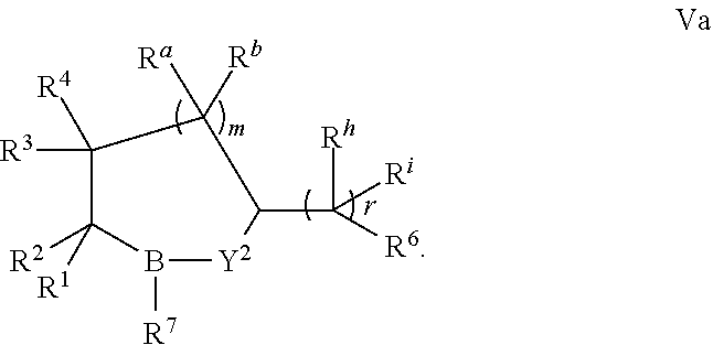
C1([R3])([R4])C([R2])([R1])B([R7])[Y2]C(C([Rh])([Ri])[R6])C1([Ra])[Rb]
